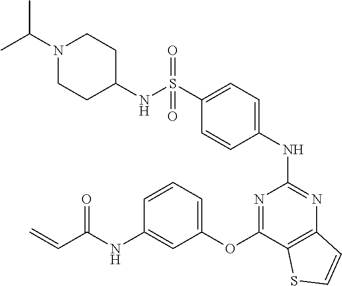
S(C1=CC=C(NC2=NC3=C(C(OC4=CC=CC(NC(C=C)=O)=C4)=N2)SC=C3)C=C1)(NC1CCN(C(C)C)CC1)(=O)=O
